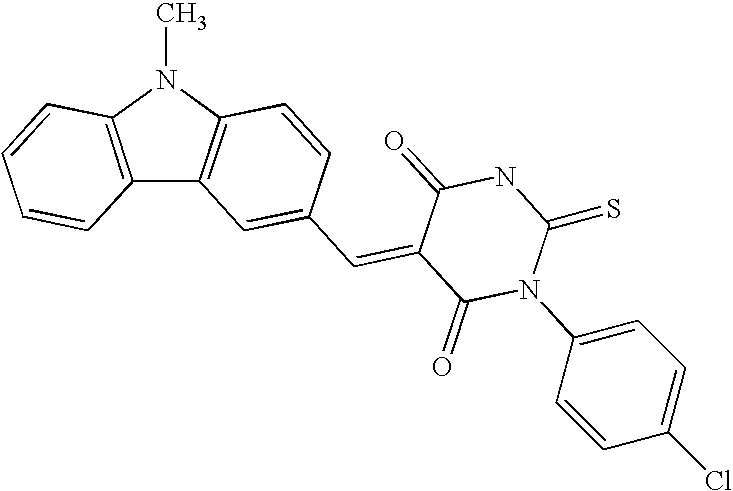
C12=C(N(C)C3=C1C=C(C=C1C(=O)N(C4=CC=C(Cl)C=C4)C(=S)NC1=O)C=C3)C=CC=C2
